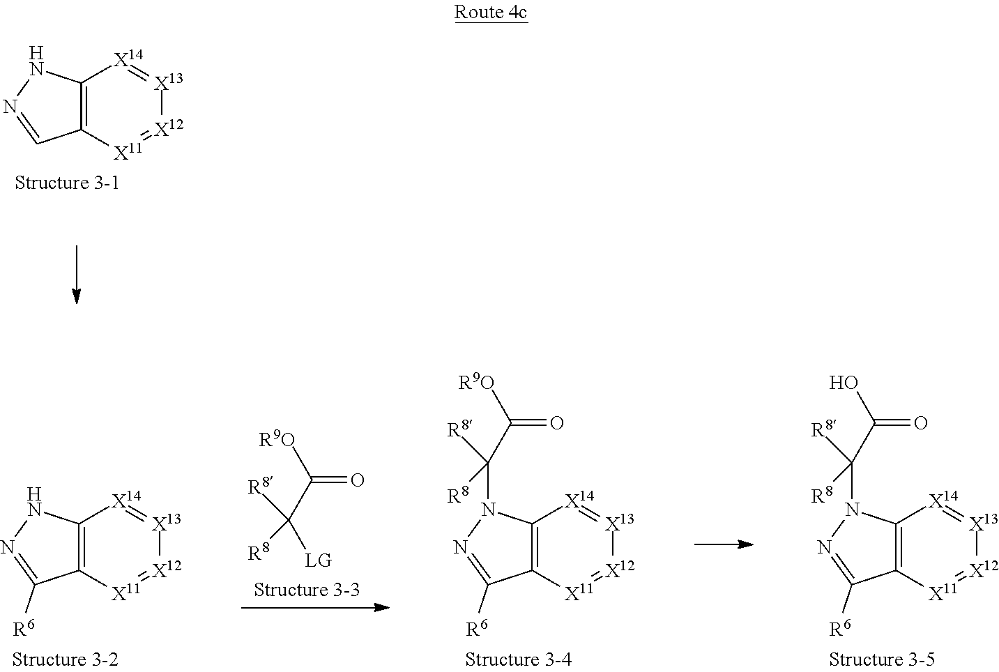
C12=C([X11]=[X12][X13]=[X14]1)C=NN2.C(=O)(C([LG])([R8])[R8])[R9O].C12=C([X11]=[X12][X13]=[X14]1)C([R6])=NN2C(C(=O)O)([R8])[R8].C12=C([X11]=[X12][X13]=[X14]1)C([R6])=NN2C(C(=O)[R9O])([R8])[R8].C12=C([X11]=[X12][X13]=[X14]1)C([R6])=NN2
